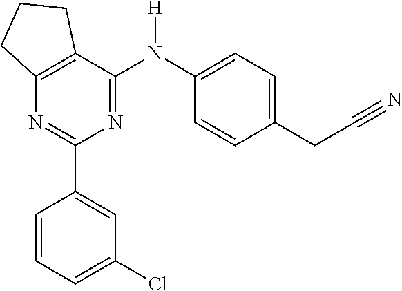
C1(C2=CC(Cl)=CC=C2)=NC2=C(C(N(C3=CC=C(CC#N)C=C3)[H])=N1)CCC2
